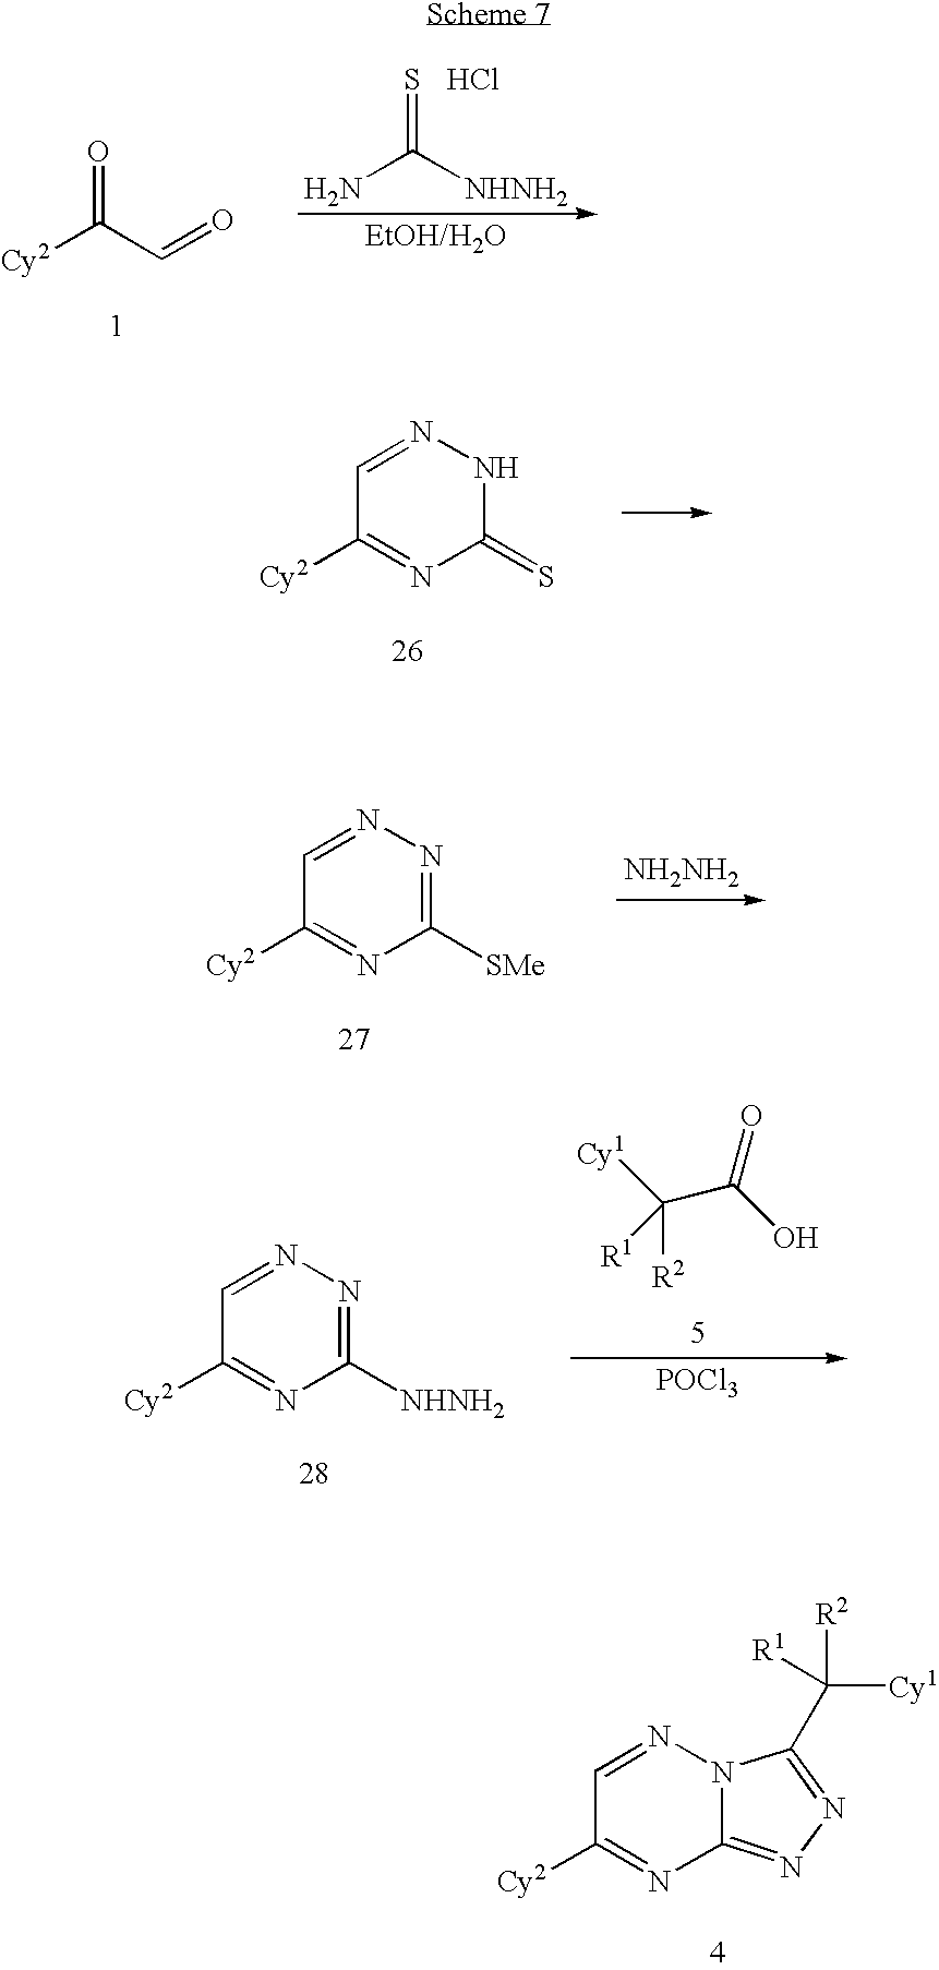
NC([NHNH2])=S.Cl.[Cy2]C(C=O)=O.C1(=S)NN=CC([Cy2])=N1.[NH2NH2].C1([SMe])=NN=CC([Cy2])=N1.[Cy1]C(C(O)=O)([R1])[R2].[POCl3].C1([NHNH2])=NN=CC([Cy2])=N1.C12=NN=C(C([R2])([Cy1])[R1])N1N=CC([Cy2])=N2
